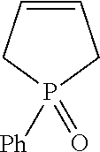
C1=CCP(=O)([Ph])C1
